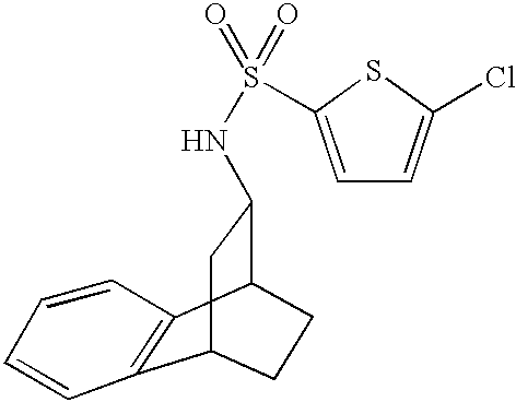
C12=C(C3C(NS(=O)(=O)C4=CC=C(Cl)S4)CC1CC3)C=CC=C2
